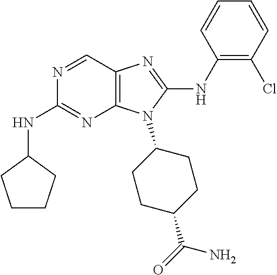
N1=CC2=C(N=C1NC1CCCC1)N(C1CCC(C(=O)N)CC1)C(NC1=C(Cl)C=CC=C1)=N2
